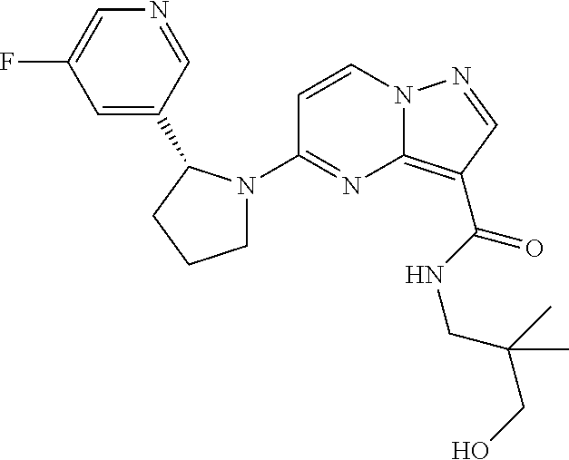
FC1=CN=CC(C2N(C3=NC4=C(C(NCC(C)(CO)C)=O)C=NN4C=C3)CCC2)=C1
